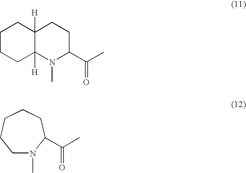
C1CCC2([H])C([H])(C1)CCC(C(=O)C)N2C.C1N(C)C(C(C)=O)CCCC1
